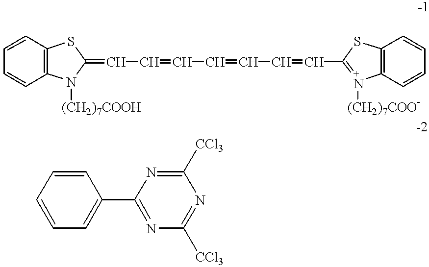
C1=CC2=C(C=C1)N([(CH2)7COOH])C(=CC=CC=CC=CC1=[N+]([(CH2)7COO-])C3=C(S1)C=CC=C3)S2.C1=CC=CC=C1C1=NC([CCl3])=NC([CCl3])=N1
